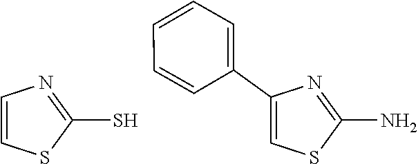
C1=CSC(S)=N1.C1(C2=CC=CC=C2)=CSC(N)=N1
